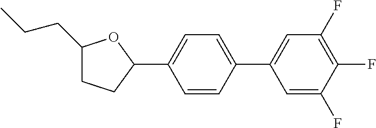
C1(CCC)CCC(C2=CC=C(C3=CC(F)=C(F)C(F)=C3)C=C2)O1
